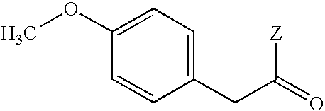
C1(OC)=CC=C(CC(=O)[Z])C=C1
